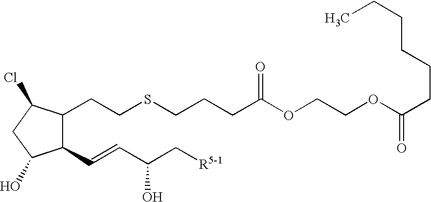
C1(C=CC(C[R5-1])O)C(O)CC(Cl)C1CCSCCCC(OCCOC(CCCCCC)=O)=O
